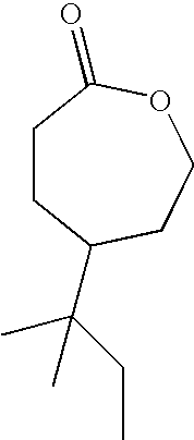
C1CC(C(C)(C)CC)CCOC1=O
